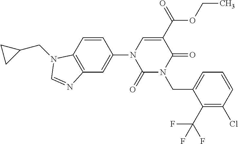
C1(=O)N(CC2=CC=CC(Cl)=C2C(F)(F)F)C(=O)C(C(=O)OCC)=CN1C1=CC2=C(C=C1)N(CC1CC1)C=N2
